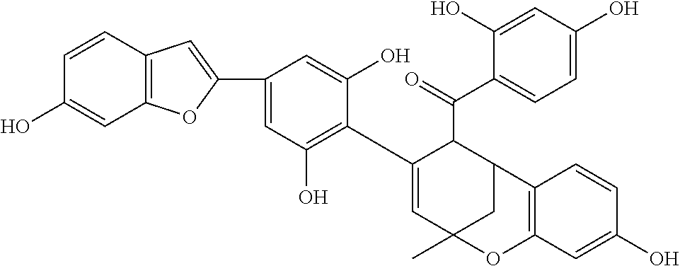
C12=C(C=CC(O)=C1)C=C(C1=CC(O)=C(C3=CC4(C)CC(C3C(C3=CC=C(O)C=C3O)=O)C3=C(O4)C=C(O)C=C3)C(O)=C1)O2
